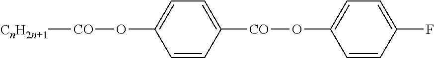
C1=CC([CO]OC2=CC=C(F)C=C2)=CC=C1O[CO][CnH2n+1]
